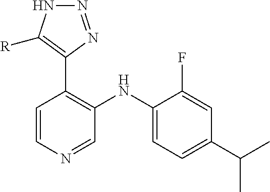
C1=CN=CC(NC2=CC=C(C(C)C)C=C2F)=C1C1=C([R])NN=N1
